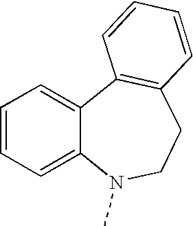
C12=CC=CC=C1N(C)CCC1=C2C=CC=C1
